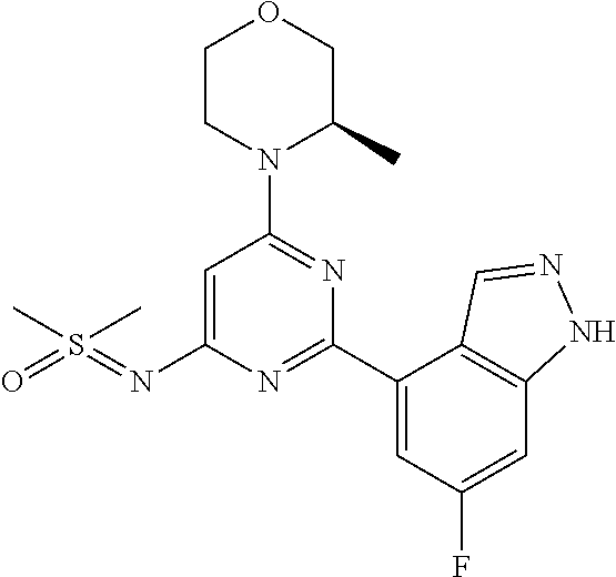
O1CCN(C2=NC(C3=CC(F)=CC4=C3C=NN4)=NC(N=S(=O)(C)C)=C2)C(C)C1
